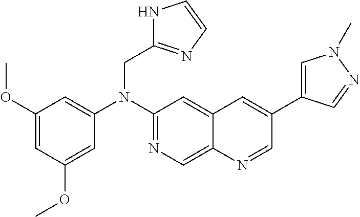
C1=C(OC)C=C(OC)C=C1N(C1=NC=C2C(=C1)C=C(C1=CN(C)N=C1)C=N2)CC1=NC=CN1
